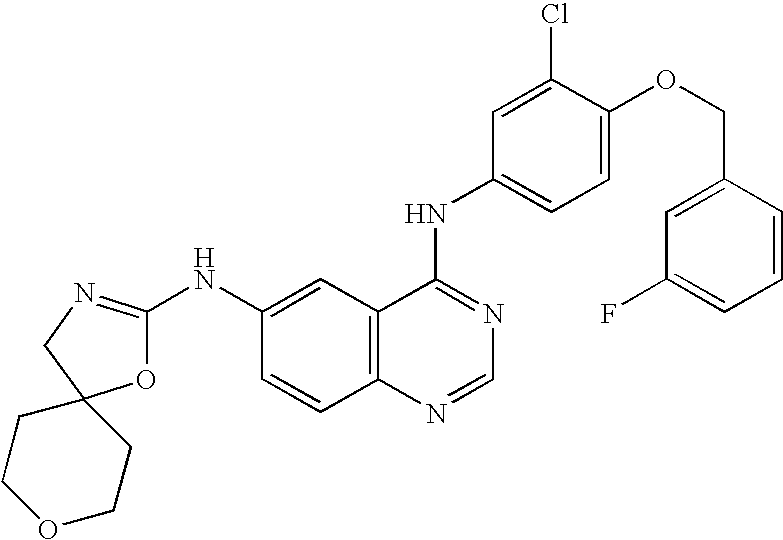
O1C(NC2=CC3=C(C=C2)N=CN=C3NC2=CC=C(OCC3=CC(F)=CC=C3)C(Cl)=C2)=NCC12CCOCC2
